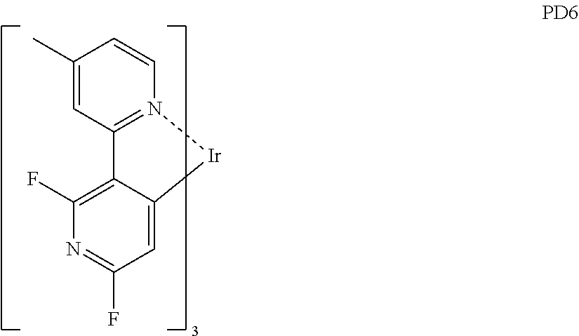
C1(C)=CC2=N(C=C1)[Ir]C1=CC(F)=NC(F)=C21
